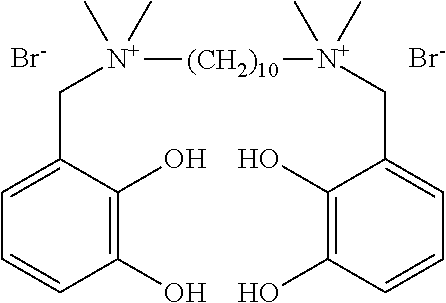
C1(O)=C(O)C(C[N+]([(CH2)10][N+](CC2=CC=CC(O)=C2O)(C)C)(C)C)=CC=C1.[Br-].[Br-]
